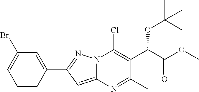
N12C(=CC(C3=CC(Br)=CC=C3)=N1)N=C(C)C(C(C(OC)=O)OC(C)(C)C)=C2Cl
